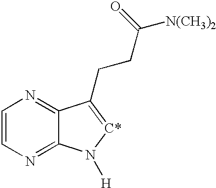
C1=CN=C2C(=N1)C(CCC([N(CH3)2])=O)=[C*]N2[H]
